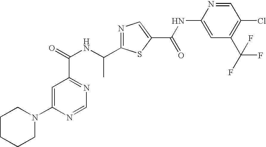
N1=C(C(NC(=O)C2=NC=NC(N3CCCCC3)=C2)C)SC(C(NC2=CC(C(F)(F)F)=C(Cl)C=N2)=O)=C1
